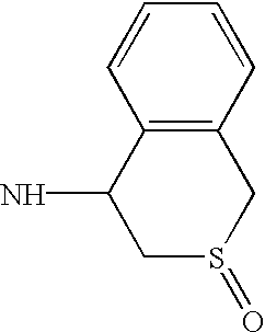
C12=C(C=CC=C1)CS(=O)CC2N
